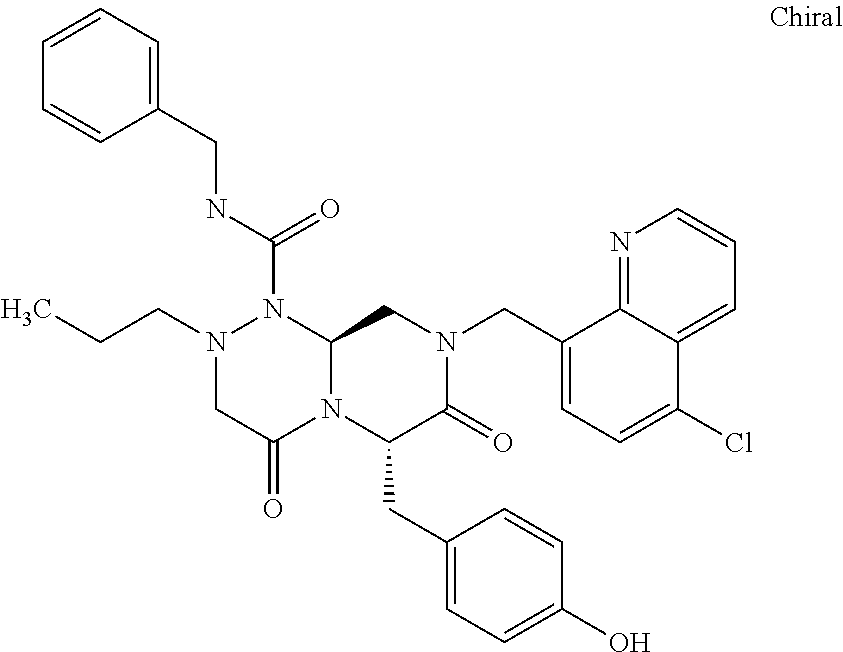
N(C(=O)N1N(CCC)CC(=O)N2C1CN(CC1=CC=C(Cl)C3=CC=CN=C13)C(=O)C2CC1=CC=C(O)C=C1)CC1=CC=CC=C1
